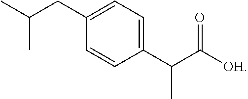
C1(CC(C)C)=CC=C(C(C([OH])=O)C)C=C1
